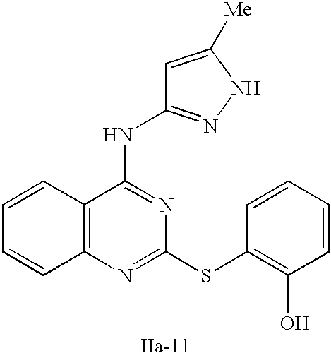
C12=C(N=C(SC3=C(O)C=CC=C3)N=C1NC1=NNC([Me])=C1)C=CC=C2
